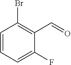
C1=CC=C(F)C(C=O)=C1Br
